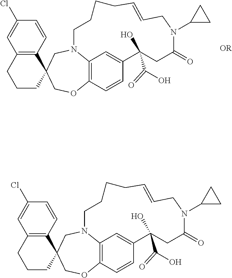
C12=C(C=CC(Cl)=C1)C1(CCC2)COC2=C3N(C1)CCCCC=CCN(C1CC1)C(=O)CC(O)(C(=O)O)C(=C3)C=C2.C12=C(C=CC(Cl)=C1)C1(CCC2)COC2=C3N(C1)CCCCC=CCN(C1CC1)C(=O)CC(O)(C(=O)O)C(=C3)C=C2
